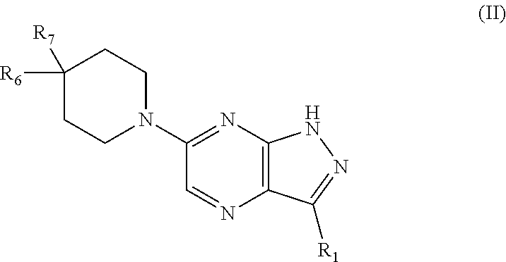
N1=C(N2CCC([R6])([R7])CC2)C=NC2=C1NN=C2[R1]
